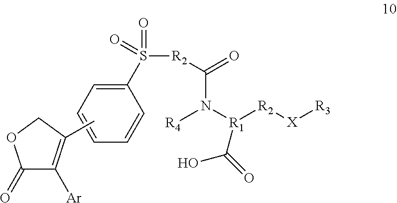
C1(S([R2]C(=O)N([R4])[R1](C(=O)O)[R2][X][R3])(=O)=O)=CC=CC=C1.CC1=C([Ar])C(=O)OC1
